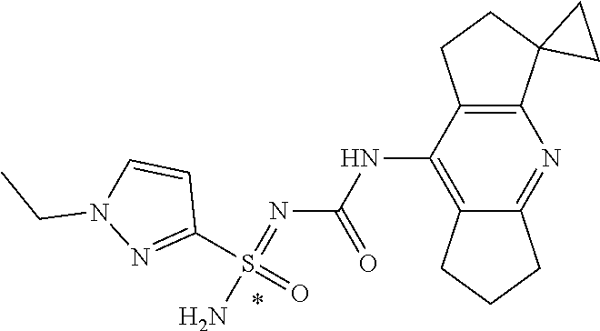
C12=NC3=C(C(NC(N=S(=O)(C4=NN(CC)C=C4)N)=O)=C1CCC2)CCC31CC1
